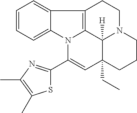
C1=CC=C2C(=C1)C1=C3N2C(C2=NC(C)=C(C)S2)=CC2(CC)C3([H])N(CC1)CCC2
